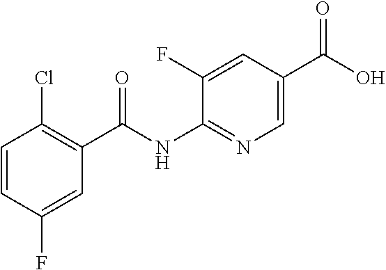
C1=CC(F)=CC(C(NC2=NC=C(C(O)=O)C=C2F)=O)=C1Cl
